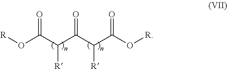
[R]OC(C([R])C(C([R])C(O[R])=O)=O)=O
